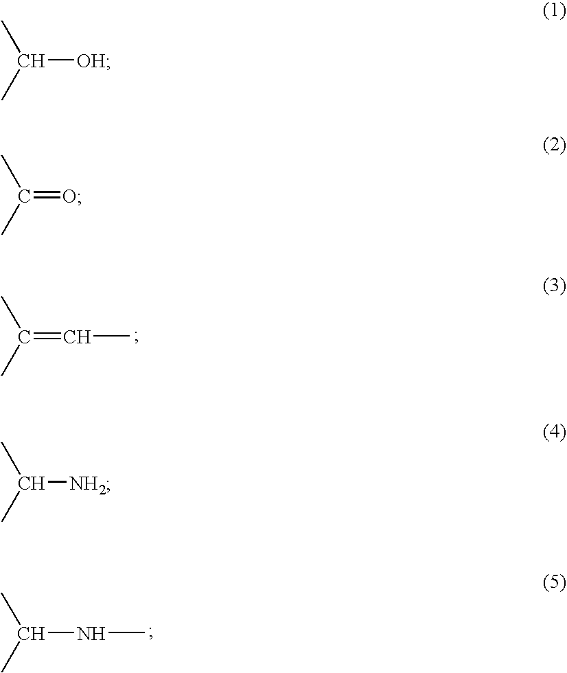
C(=CC)(C)C.C(NC)(C)C.C([OH])(C)C.C(=O)(C)C.C([NH2])(C)C
